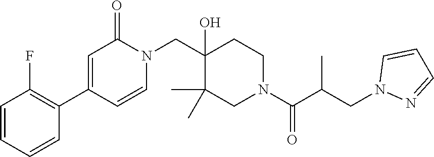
C1=CC=CC(C2=CC(=O)N(CC3(O)C(C)(C)CN(C(C(CN4N=CC=C4)C)=O)CC3)C=C2)=C1F
